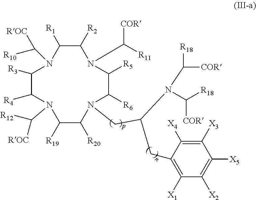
C1([R1])C([R2])N(C([R11])[COR])C([R5])C([R6])N(CC(N(C([COR])[R18])C([R18])[COR])CC2=C([X1])C([X2])=C([X5])C([X3])=C2[X4])C([R20])C([R19])N(C([R12])[ROC])C([R4])C([R3])N1C([R10])[ROC]
